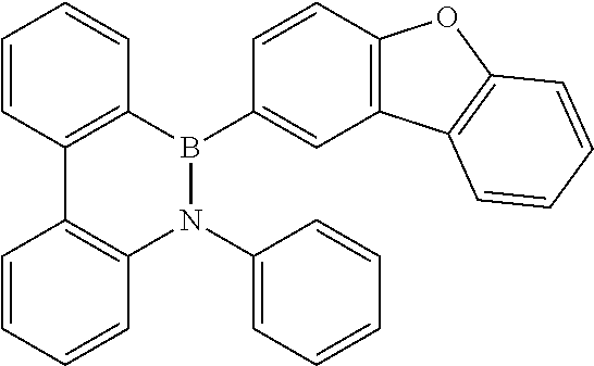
C12=C(B(C3=CC4=C(C=C3)OC3=C4C=CC=C3)N(C3=CC=CC=C3)C3=C1C=CC=C3)C=CC=C2
